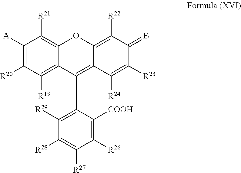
C12=C([R19])C([R20])=C([A])C([R21])=C1OC1=C([R22])C(=B)C([R23])=C([R24])C1=C2C1=C([R29])C([R28])=C([R27])C([R26])=C1[COOH]
